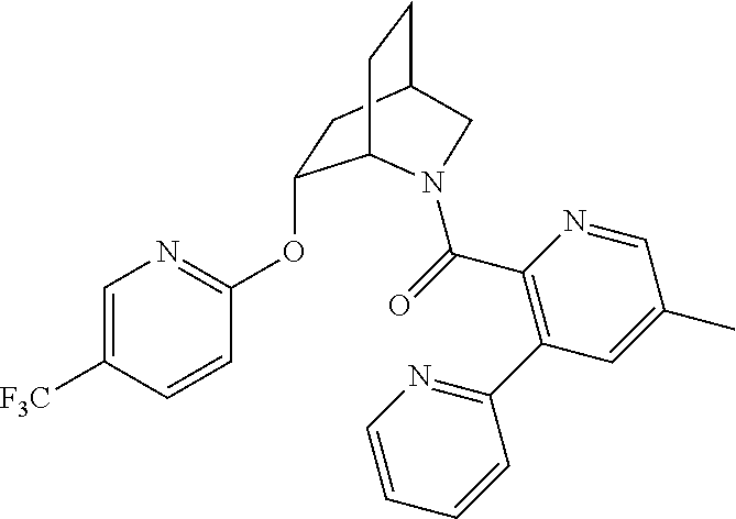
C1=C([F3C])C=CC(OC2CC3CCC2N(C(C2=C(C4=NC=CC=C4)C=C(C)C=N2)=O)C3)=N1
